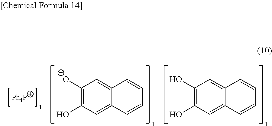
C1([O-])=C(O)C=C2C(=C1)C=CC=C2.C1(O)=C(O)C=C2C(=C1)C=CC=C2
